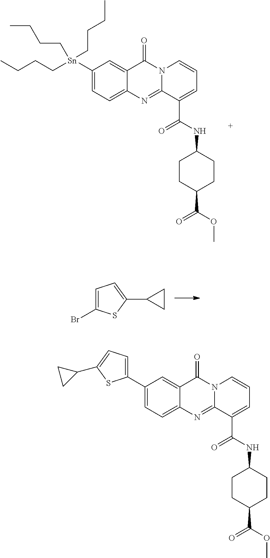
C1(C2=CC=C3C(=C2)C(=O)N2C(=N3)C(C(NC3CCC(C(OC)=O)CC3)=O)=CC=C2)=CC=C(C2CC2)S1.[Sn](C1=CC=C2C(=C1)C(=O)N1C(=N2)C(C(NC2CCC(C(OC)=O)CC2)=O)=CC=C1)(CCCC)(CCCC)CCCC.C1=C(Br)SC(C2CC2)=C1
